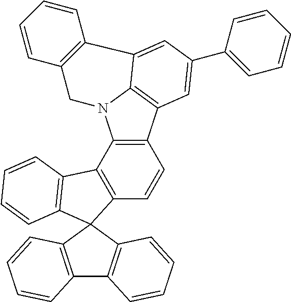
C12=C(C=CC3=C1N1C4=C3C=C(C3=CC=CC=C3)C=C4C3=C(C1)C=CC=C3)C1(C3=C2C=CC=C3)C2=C(C3=C1C=CC=C3)C=CC=C2
